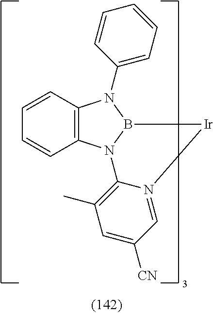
C12=C(N3B(N1C1=CC=CC=C1)[Ir]N1=CC([CN])=CC(C)=C31)C=CC=C2
